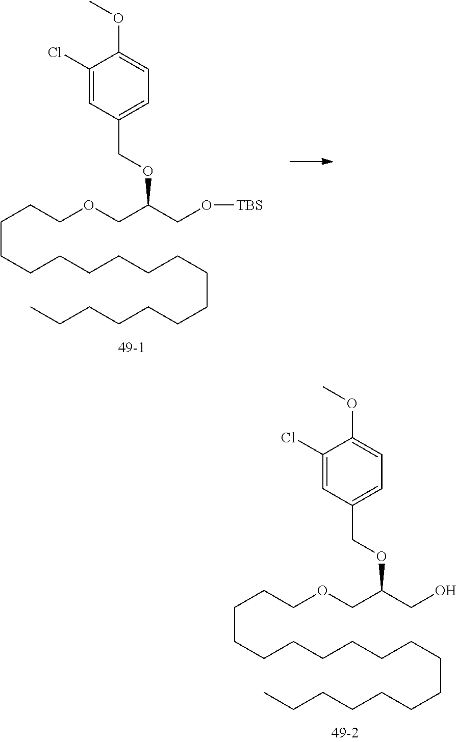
C(OCC(CO)OCC1=CC=C(OC)C(Cl)=C1)CCCCCCCCCCCCCCCCC.C(OCC(CO[TBS])OCC1=CC=C(OC)C(Cl)=C1)CCCCCCCCCCCCCCCCC
